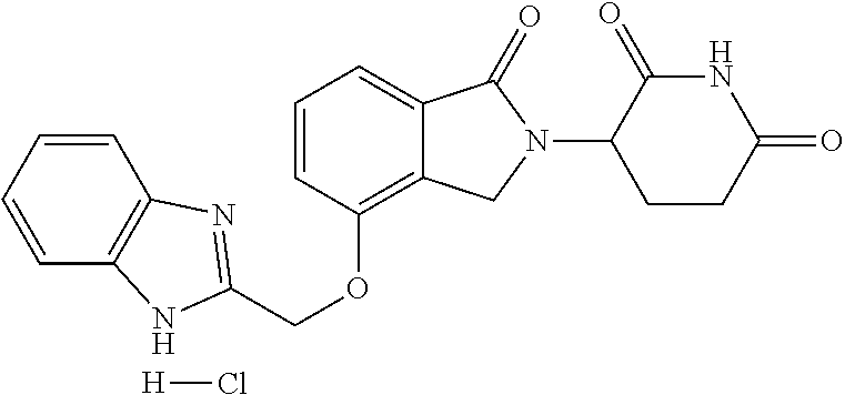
C(OC1=C2C(=CC=C1)C(=O)N(C1C(=O)NC(=O)CC1)C2)C1=NC2=C(C=CC=C2)N1.[H]Cl
